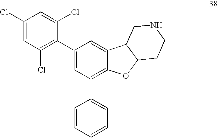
C1(Cl)=CC(Cl)=C(C2=CC(C3=CC=CC=C3)=C3C(=C2)C2C(O3)CCNC2)C(Cl)=C1
